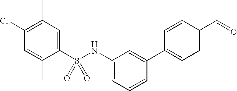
C1(C)=C(Cl)C=C(C)C(S(NC2=CC=CC(C3=CC=C(C=O)C=C3)=C2)(=O)=O)=C1
